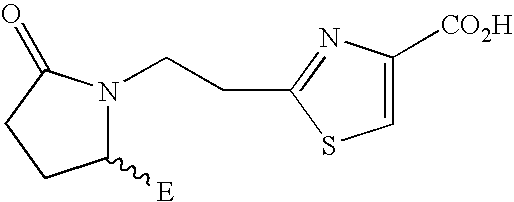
C1([E])N(CCC2=NC([CO2H])=CS2)C(=O)CC1
